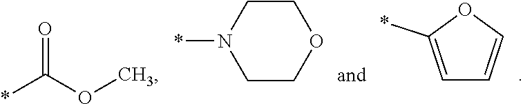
*C(OC)=O.C1COCCN1*.C1=C(*)OC=C1
